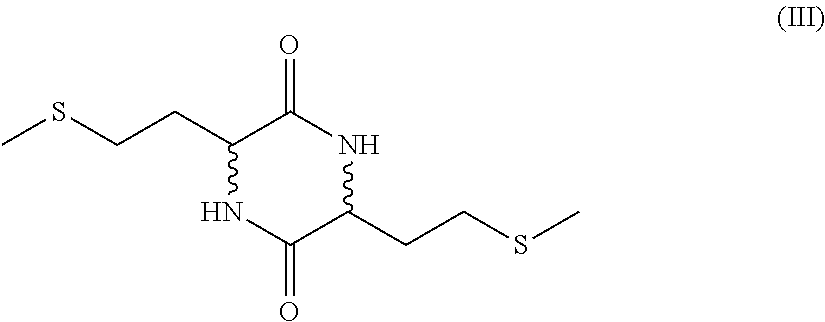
C1(CCSC)NC(=O)C(CCSC)NC1=O
